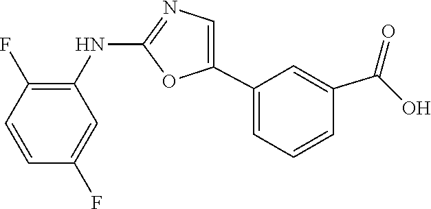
C1(NC2=C(F)C=CC(F)=C2)=NC=C(C2=CC=CC(C(=O)O)=C2)O1
